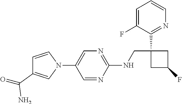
C1=C(F)C(C2(CNC3=NC=C(N4C=CC(C(=O)N)=C4)C=N3)CC(F)C2)=NC=C1
